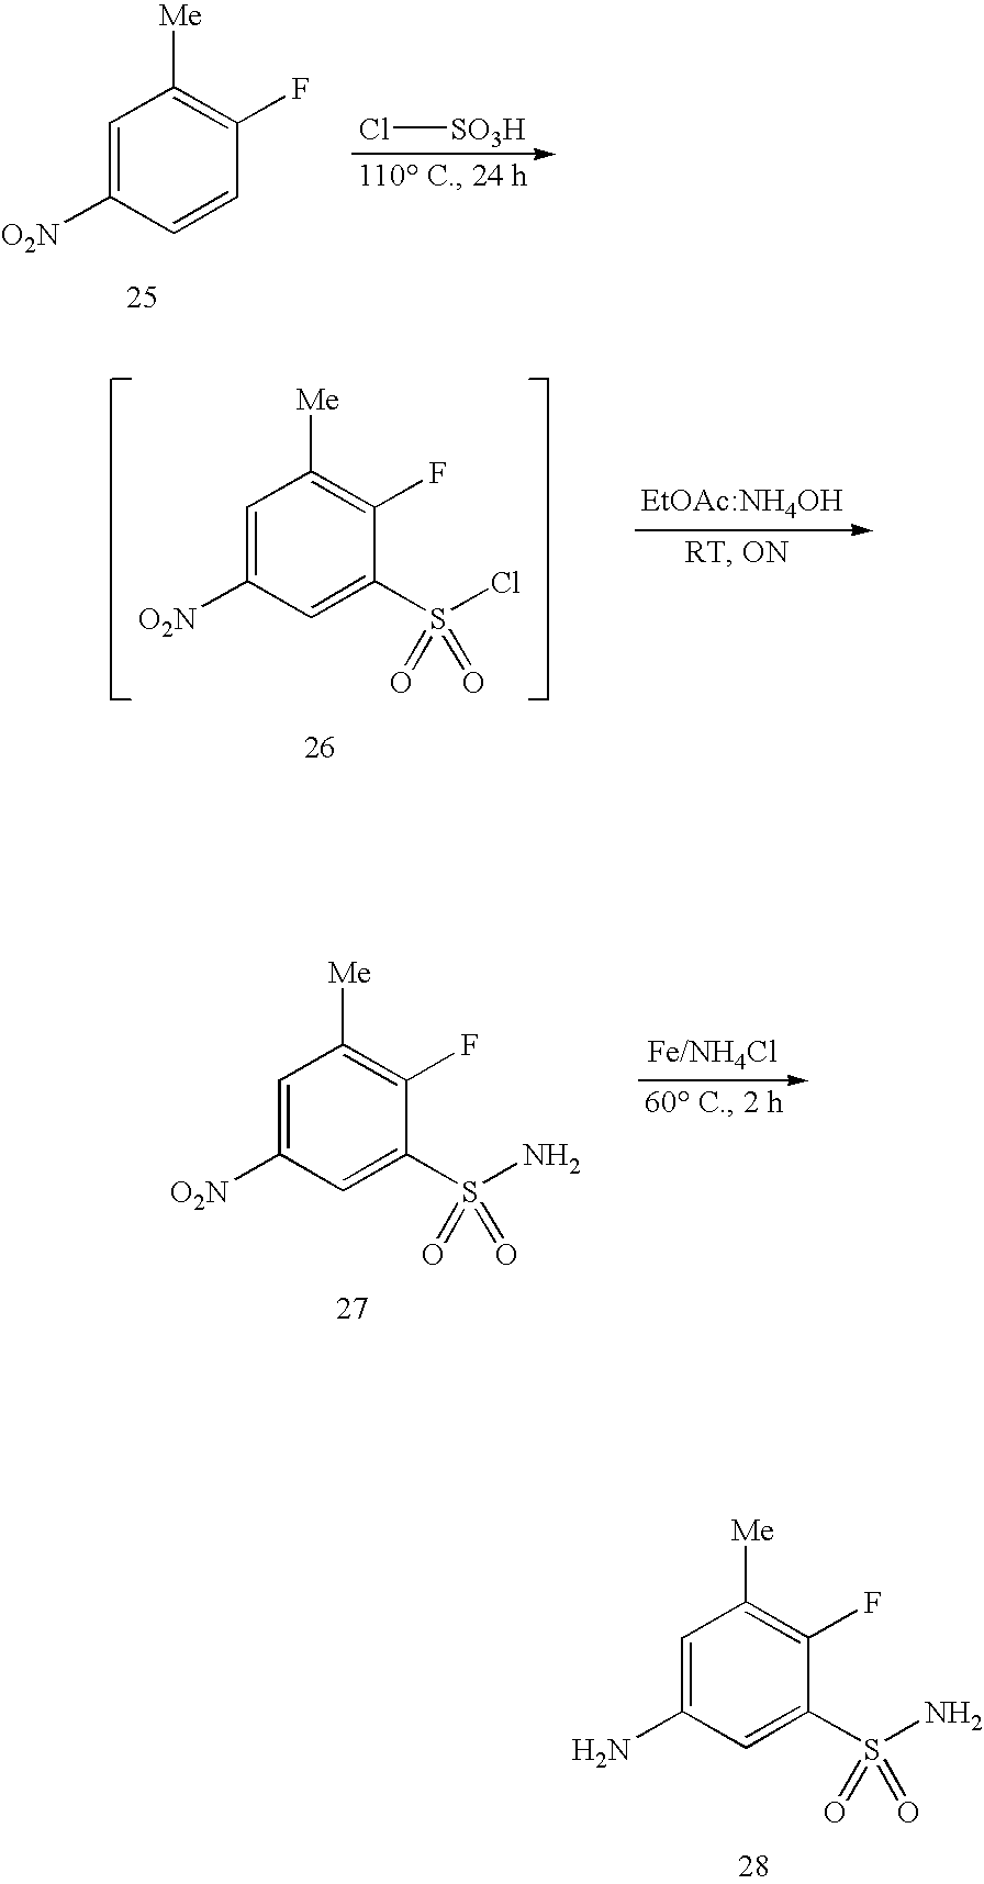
C1=C(N)C=C(S(N)(=O)=O)C(F)=C1[Me].Cl[SO3H].C1=C([O2N])C=CC(F)=C1[Me].C1=C([O2N])C=C(S(Cl)(=O)=O)C(F)=C1[Me].C1=C([O2N])C=C(S(N)(=O)=O)C(F)=C1[Me]
